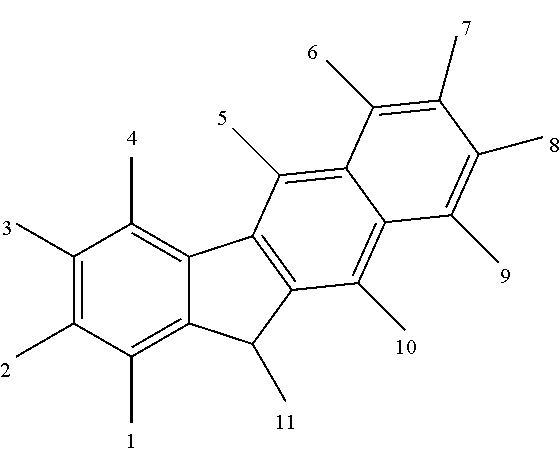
C1(C)=C(C)C(C)=C2C(=C1C)C1=C(C2C)C(C)=C2C(=C1C)C(C)=C(C)C(C)=C2C
